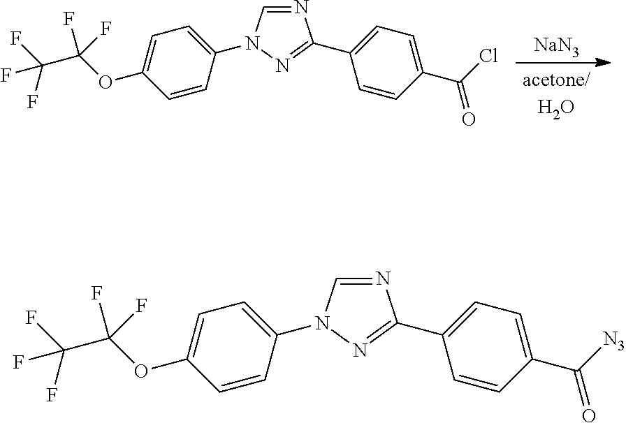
[NaN3].N1=CN(C2=CC=C(OC(C(F)(F)F)(F)F)C=C2)N=C1C1=CC=C(C(Cl)=O)C=C1.N1=CN(C2=CC=C(OC(C(F)(F)F)(F)F)C=C2)N=C1C1=CC=C(C([N3])=O)C=C1
